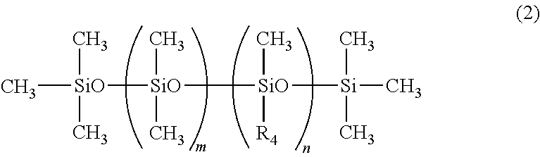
C[SiO](C)(C)[SiO]([SiO]([Si](C)(C)C)(C)[R4])(C)C
